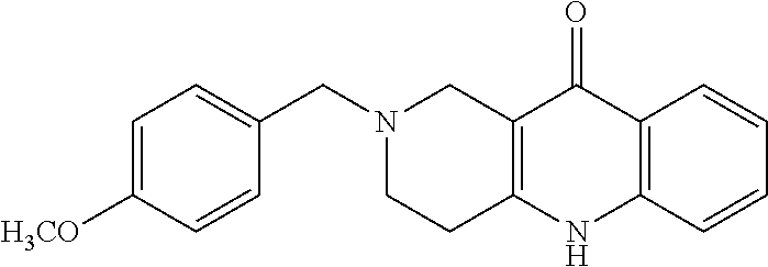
N1(CC2=CC=C([H3CO])C=C2)CCC2=C(C1)C(=O)C1=C(N2)C=CC=C1
